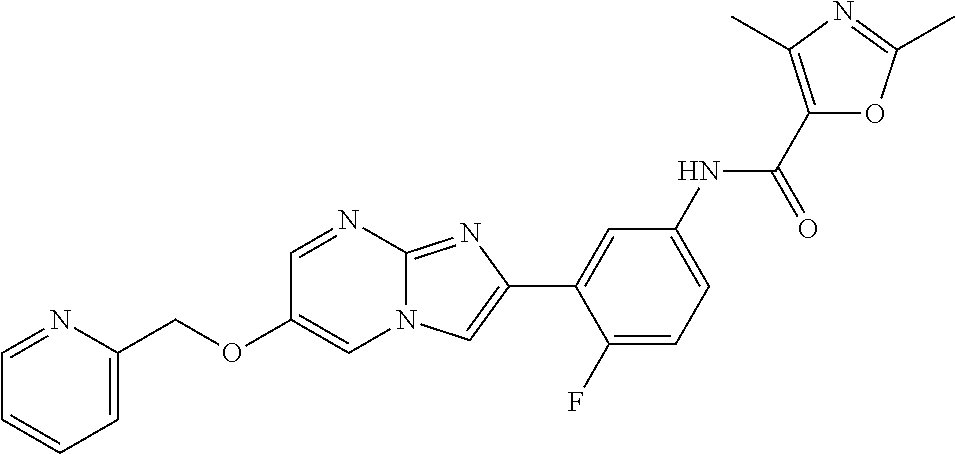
C1=NC2=NC(C3=CC(NC(C4=C(C)N=C(C)O4)=O)=CC=C3F)=CN2C=C1OCC1=CC=CC=N1
